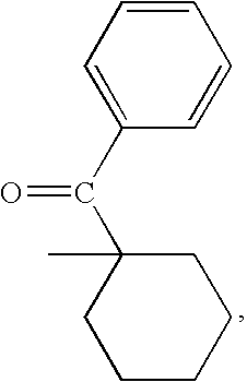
C1=CC=C(C(=O)C2(C)CCCCC2)C=C1
